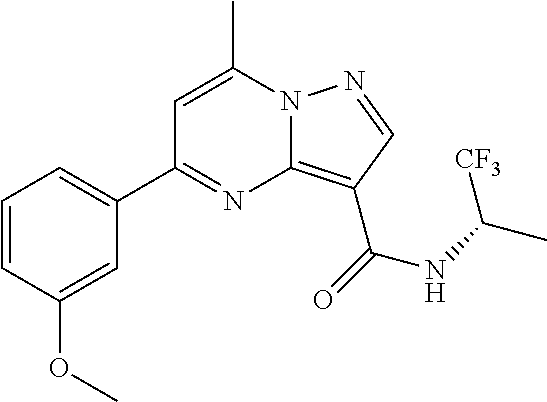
C1=CC(OC)=CC(C2=NC3=C(C(=O)NC(C)[CF3])C=NN3C(C)=C2)=C1
